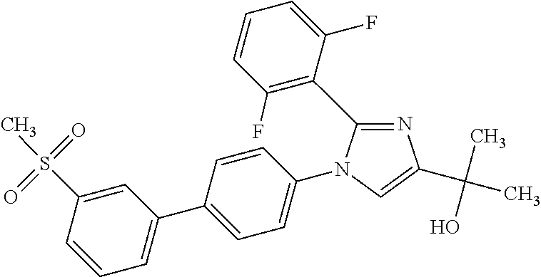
N1=C(C2=C(F)C=CC=C2F)N(C2=CC=C(C3=CC=CC(S(C)(=O)=O)=C3)C=C2)C=C1C(C)(O)C
